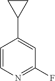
C1=CN=C(F)C=C1C1CC1
